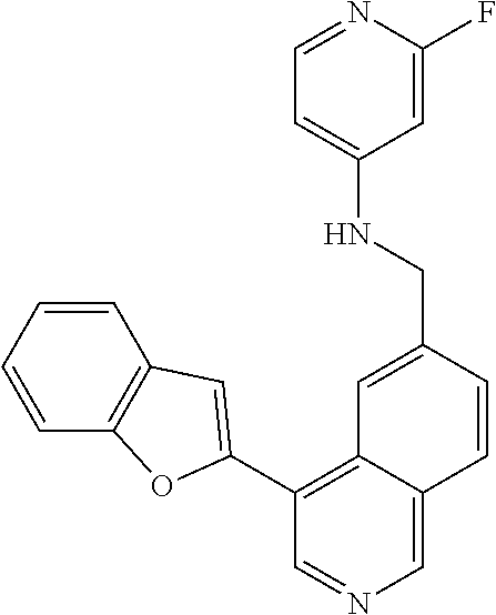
C1=CC=CC2=C1OC(C1=C3C(=CN=C1)C=CC(CNC1=CC=NC(F)=C1)=C3)=C2
